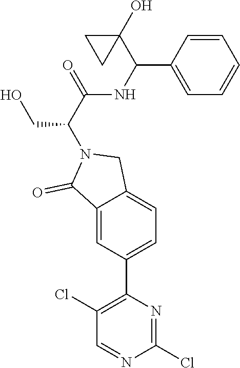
C1(Cl)=NC(C2=CC=C3C(=C2)C(=O)N(C(CO)C(NC(C2(O)CC2)C2=CC=CC=C2)=O)C3)=C(Cl)C=N1
